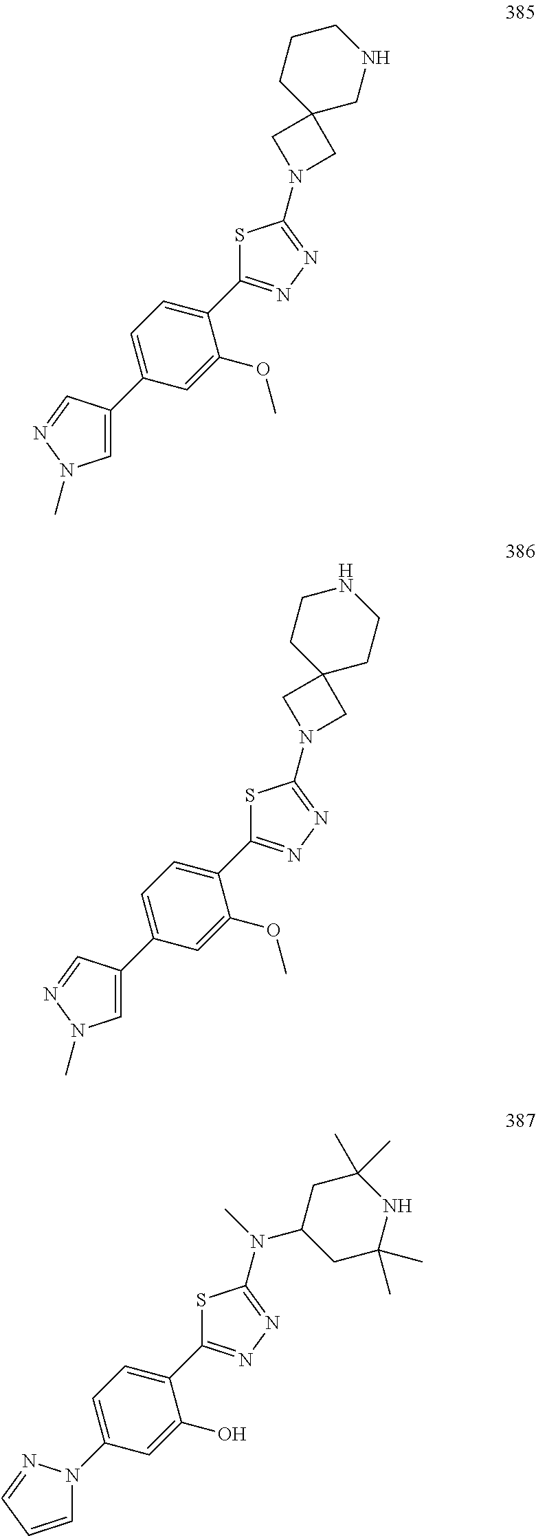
C1=C(C2=CN(C)N=C2)C=C(OC)C(C2=NN=C(N3CC4(C3)CNCCC4)S2)=C1.C1=C(C2=CN(C)N=C2)C=C(OC)C(C2=NN=C(N3CC4(C3)CCNCC4)S2)=C1.C1=C(N2C=CC=N2)C=C(O)C(C2=NN=C(N(C)C3CC(C)(C)NC(C)(C)C3)S2)=C1
